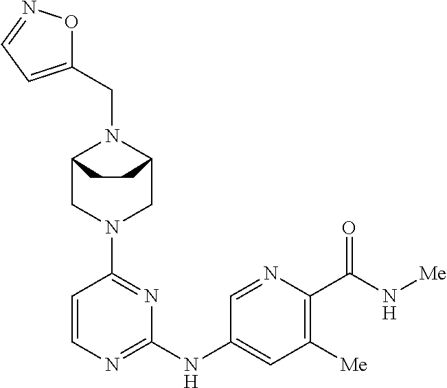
C12CN(C3=NC(NC4=CC([Me])=C(C(N[Me])=O)N=C4)=NC=C3)CC(N1CC1=CC=NO1)CC2
